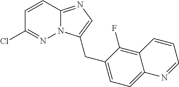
C1=CC2=NC=C(CC3=CC=C4C(=C3F)C=CC=N4)N2N=C1Cl
